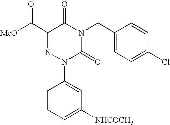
C1(C([MeO])=O)=NN(C2=CC([NHCOCH3])=CC=C2)C(=O)N(CC2=CC=C(Cl)C=C2)C1=O
